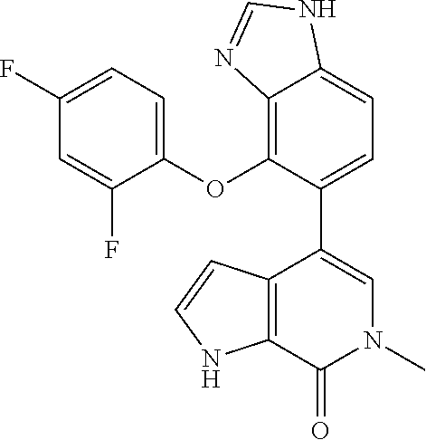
C1(F)=CC=C(OC2=C3C(=CC=C2C2=CN(C)C(=O)C4=C2C=CN4)NC=N3)C(F)=C1
